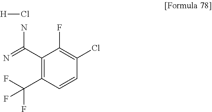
C1(C(=N)N)=C(C(F)(F)F)C=CC(Cl)=C1F.[H]Cl
